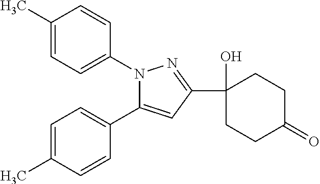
C1(C)=CC=C(N2C(C3=CC=C(C)C=C3)=CC(C3(O)CCC(=O)CC3)=N2)C=C1
